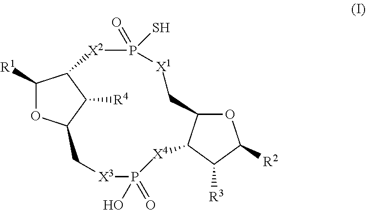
C12C([R1])OC(C1[R4])C[X3]P(=O)(O)[X4]C1C(C[X1]P(=O)(S)[X2]2)OC([R2])C1[R3]
